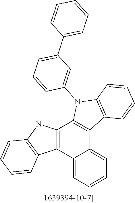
C12=C(C3=CC=CC=C3C3=C1N(C1=CC(C4=CC=CC=C4)=CC=C1)C1=C3C=CC=C1)C1=C(N2)C=CC=C1
